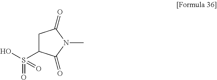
C1(S(O)(=O)=O)CC(=O)N(C)C1=O
